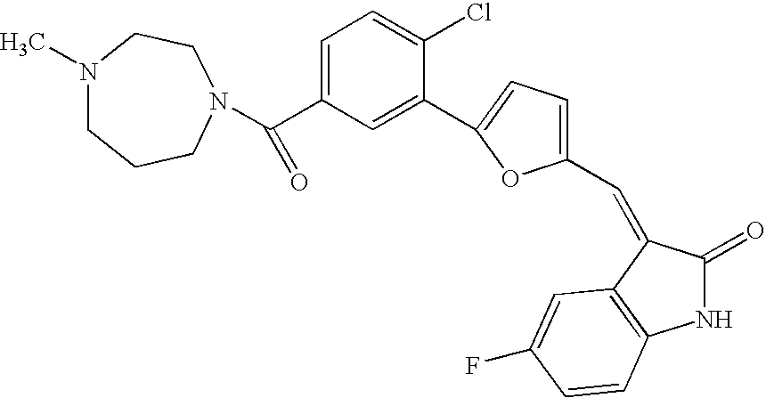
N1C(=O)C(=CC2=CC=C(C3=CC(C(=O)N4CCCN(C)CC4)=CC=C3Cl)O2)C2=C1C=CC(F)=C2
